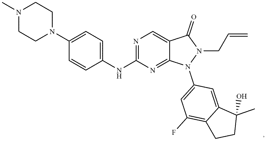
C1(N2CCN(C)CC2)=CC=C(NC2=NC=C3C(=N2)N(C2=CC(F)=C4C(=C2)C(C)(O)CC4)N(CC=C)C3=O)C=C1
